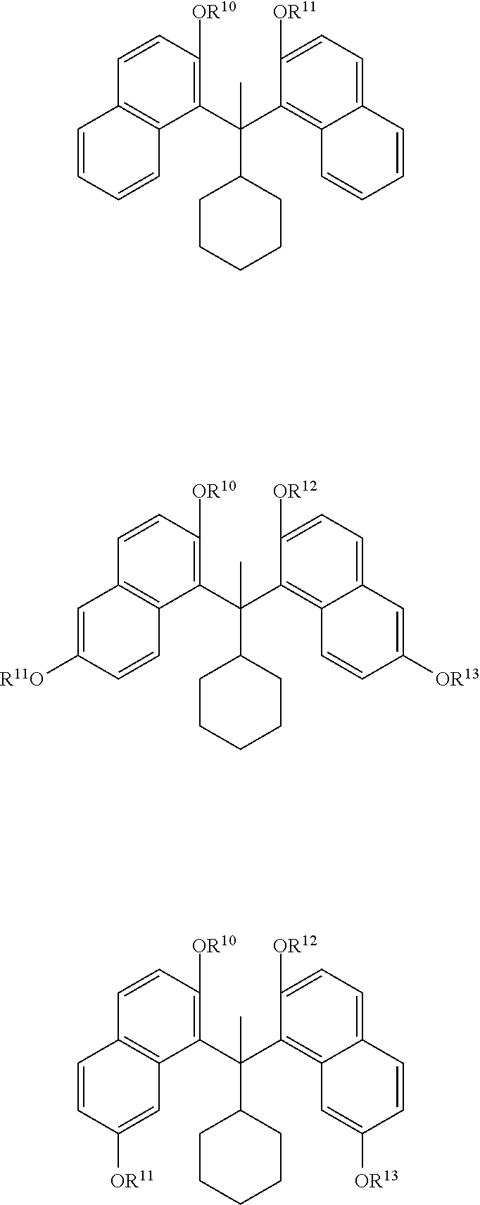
C1(C(C2=C3C(=CC=C2[OR11])C=CC=C3)(C2CCCCC2)C)=C([OR10])C=CC2=C1C=CC=C2.C1(C(C2=C3C(=CC=C2[OR12])C=C([OR13])C=C3)(C)C2CCCCC2)=C([OR10])C=CC2=C1C=CC([R11O])=C2.C1(C(C2=C3C(=CC=C2[OR12])C=CC([OR13])=C3)(C)C2CCCCC2)=C([OR10])C=CC2=C1C=C([OR11])C=C2
